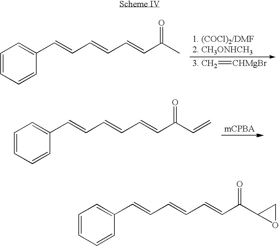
[3. CH2]=[CHMgBr].C1=CC=CC(C=CC=CC=CC(C)=O)=C1.C1=CC=CC(C=CC=CC=CC(C=C)=O)=C1.C1=CC=CC(C=CC=CC=CC(C2OC2)=O)=C1
